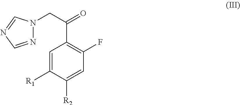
N1=CN=CN1CC(=O)C1=C(F)C=C([R2])C([R1])=C1
